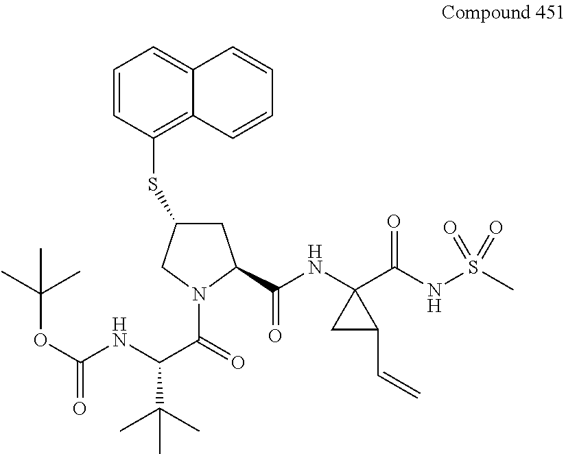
C1=CC(SC2CC(C(NC3(C(NS(C)(=O)=O)=O)CC3C=C)=O)N(C(=O)C(NC(OC(C)(C)C)=O)C(C)(C)C)C2)=C2C(=C1)C=CC=C2
